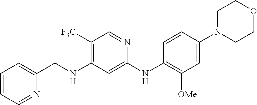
N(C1=C([F3C])C=NC(NC2=C([OMe])C=C(N3CCOCC3)C=C2)=C1)CC1=CC=CC=N1
